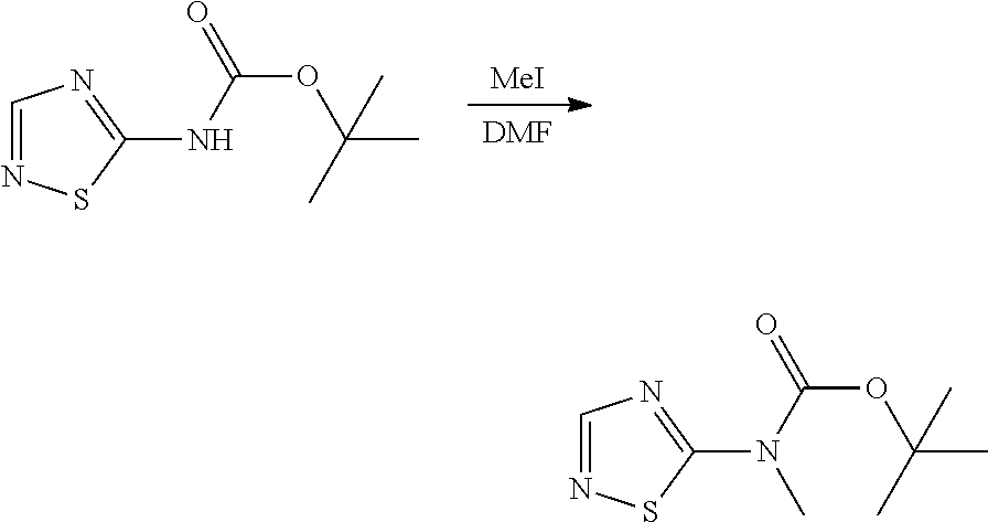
[DMF].[MeI].C1=NSC(NC(OC(C)(C)C)=O)=N1.C1=NSC(N(C(OC(C)(C)C)=O)C)=N1
